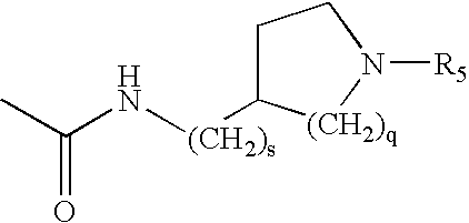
C1C([(CH2)s]NC(C)=O)[(CH2)q]N([R5])C1
